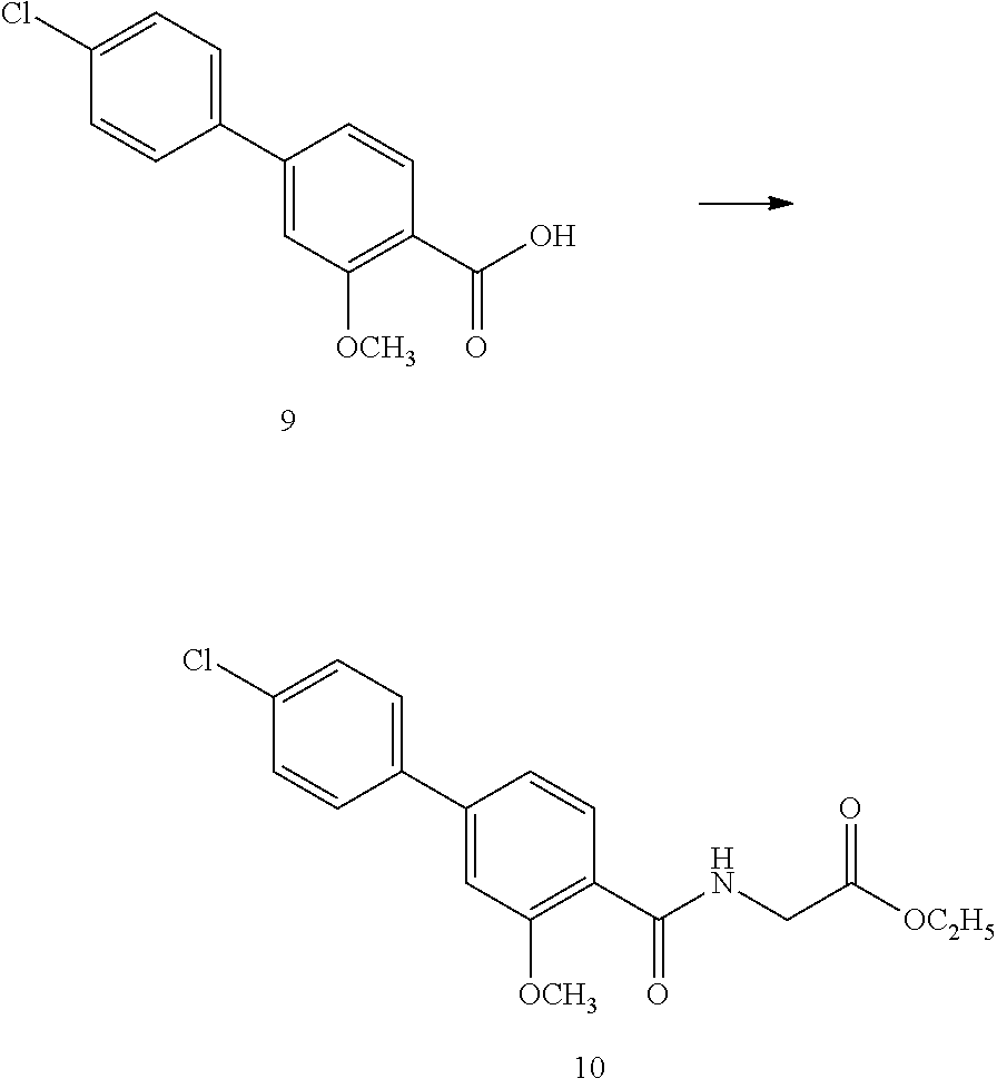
C1(C2=CC([OCH3])=C(C(O)=O)C=C2)=CC=C(Cl)C=C1.C1(C2=CC([OCH3])=C(C(NCC([OC2H5])=O)=O)C=C2)=CC=C(Cl)C=C1
